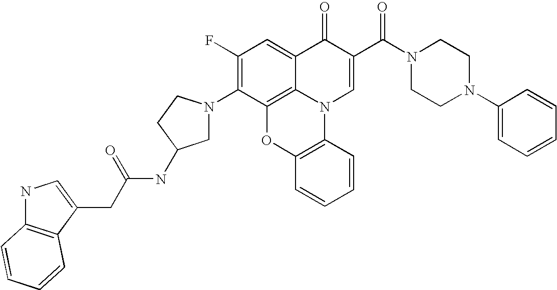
C1(F)=C(N2CC(NC(CC3=CNC4=C3C=CC=C4)=O)CC2)C2=C3C(=C1)C(=O)C(C(N1CCN(C4=CC=CC=C4)CC1)=O)=CN3C1=C(O2)C=CC=C1
